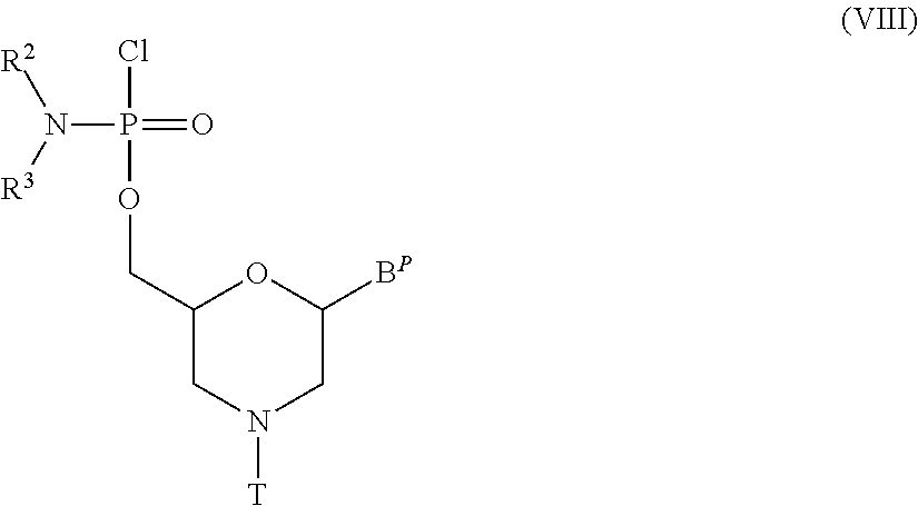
C1(COP(Cl)(=O)N([R2])[R3])CN([T])CC([BP])O1
